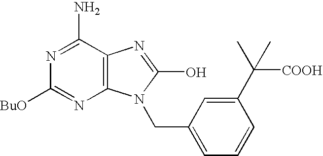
C12=C(C(N)=NC([BuO])=N1)N=C(O)N2CC1=CC=CC(C([COOH])(C)C)=C1
